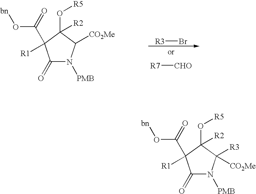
[R7][CHO].C1(=O)N([PMB])C([CO2Me])C(O[R5])([R2])C1(C(O[bn])=O)[R1].[R3]Br.C1(=O)N([PMB])C([CO2Me])([R3])C(O[R5])([R2])C1(C(O[bn])=O)[R1]
